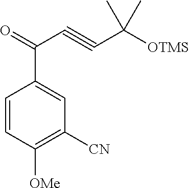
C1=CC([OMe])=C([CN])C=C1C(=O)C#CC([OTMS])(C)C
